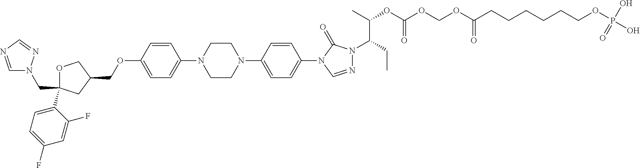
C1OC(C2=CC=C(F)C=C2F)(CN2C=NC=N2)CC1COC1=CC=C(N2CCN(C3=CC=C(N4C=NN(C(CC)C(C)OC(OCOC(CCCCCCOP(O)(O)=O)=O)=O)C4=O)C=C3)CC2)C=C1
